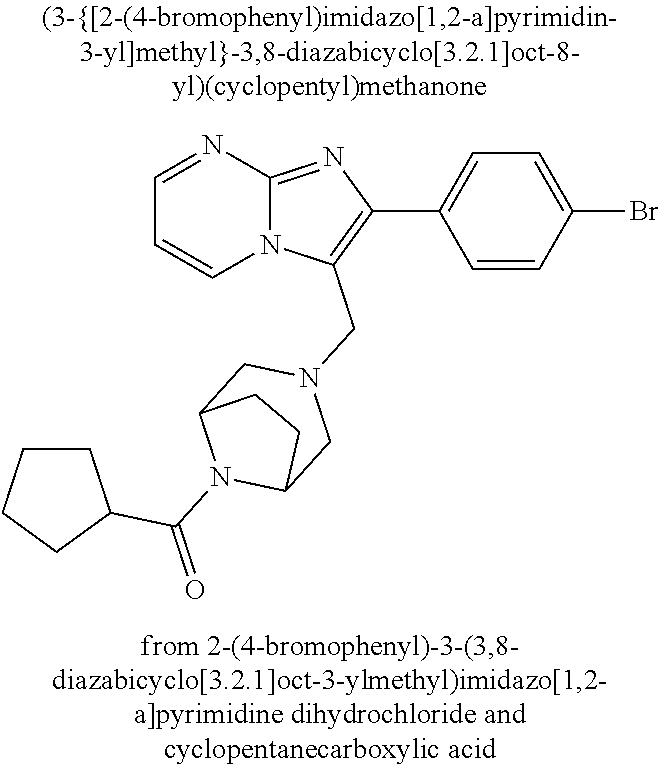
N12C(=NC(C3=CC=C(Br)C=C3)=C1CN1CC3N(C(=O)C4CCCC4)C(C1)CC3)N=CC=C2
